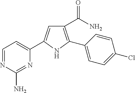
C1(C(=O)N)=C(C2=CC=C(Cl)C=C2)NC(C2=CC=NC(N)=N2)=C1
